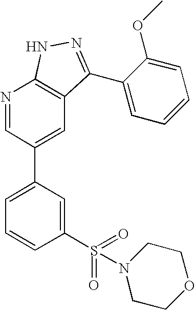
N1=CC(C2=CC=CC(S(=O)(=O)N3CCOCC3)=C2)=CC2=C1NN=C2C1=CC=CC=C1OC
